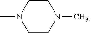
C1CN(C)CCN1C
